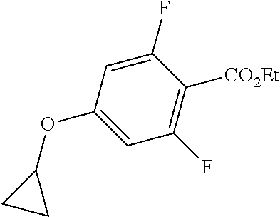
C1(F)=CC(OC2CC2)=CC(F)=C1[CO2Et]
